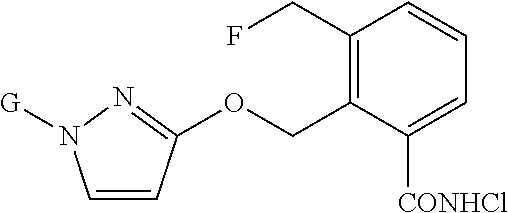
O(CC1=C(CF)C=CC=C1[CONHCl])C1=NN([G])C=C1
